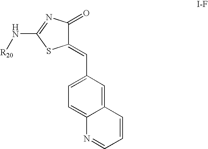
C12=CC(C=C3C(=O)N=C(N[R20])S3)=CC=C1N=CC=C2
